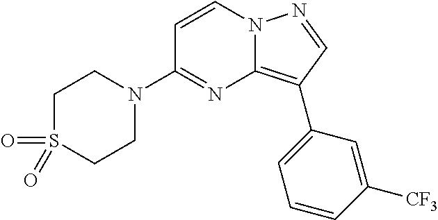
N1(C2=NC3=C(C4=CC=CC([CF3])=C4)C=NN3C=C2)CCS(=O)(=O)CC1
